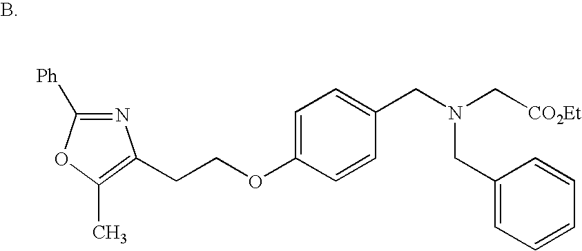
N1=C([Ph])OC(C)=C1CCOC1=CC=C(CN(C[CO2Et])CC2=CC=CC=C2)C=C1
